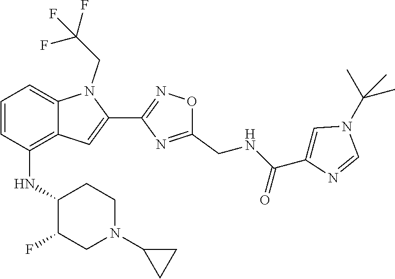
C1=CC(NC2C(F)CN(C3CC3)CC2)=C2C(=C1)N(CC(F)(F)F)C(C1=NOC(CNC(C3=CN(C(C)(C)C)C=N3)=O)=N1)=C2
